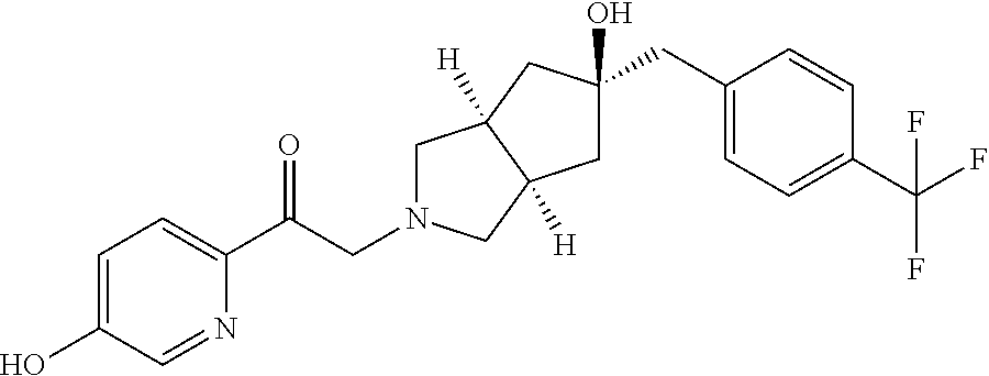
C1=C(O)C=NC(C(CN2CC3([H])C([H])(C2)CC(O)(CC2=CC=C(C(F)(F)F)C=C2)C3)=O)=C1
